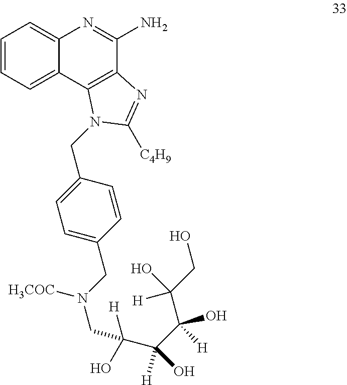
C1=CC=C2C(=C1)N=C(N)C1=C2N(CC2=CC=C(CN([H3COC])CC(C([H])(C(C([H])(CO)O)(O)[H])O)([H])O)C=C2)C([C4H9])=N1
